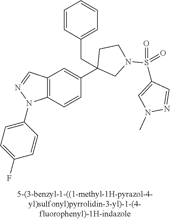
C12=C(C=CC(C3(CC4=CC=CC=C4)CN(S(C4=CN(C)N=C4)(=O)=O)CC3)=C1)N(C1=CC=C(F)C=C1)N=C2
